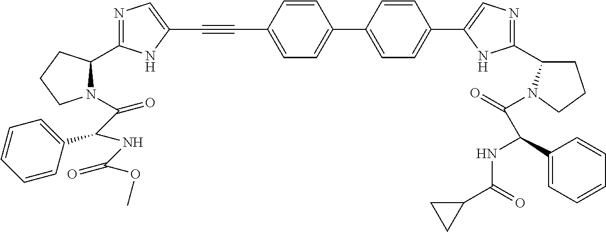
C1(C2=CN=C(C3CCCN3C(=O)C(C3=CC=CC=C3)NC(C3CC3)=O)N2)=CC=C(C2=CC=C(C#CC3=CN=C(C4N(C(C(NC(OC)=O)C5=CC=CC=C5)=O)CCC4)N3)C=C2)C=C1
